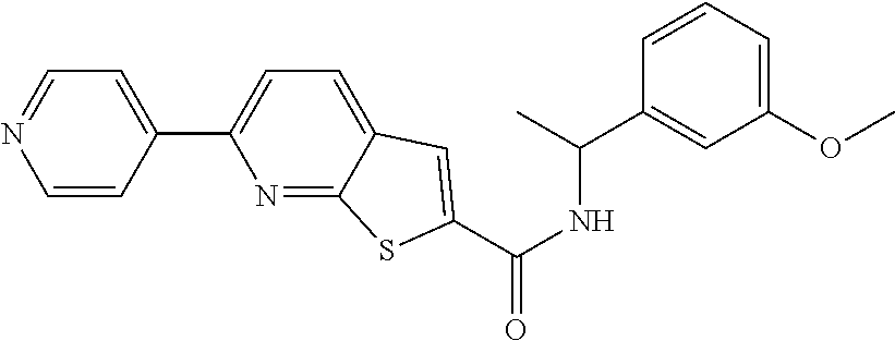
N1=C2C(=CC=C1C1=CC=NC=C1)C=C(C(NC(C1=CC(OC)=CC=C1)C)=O)S2
